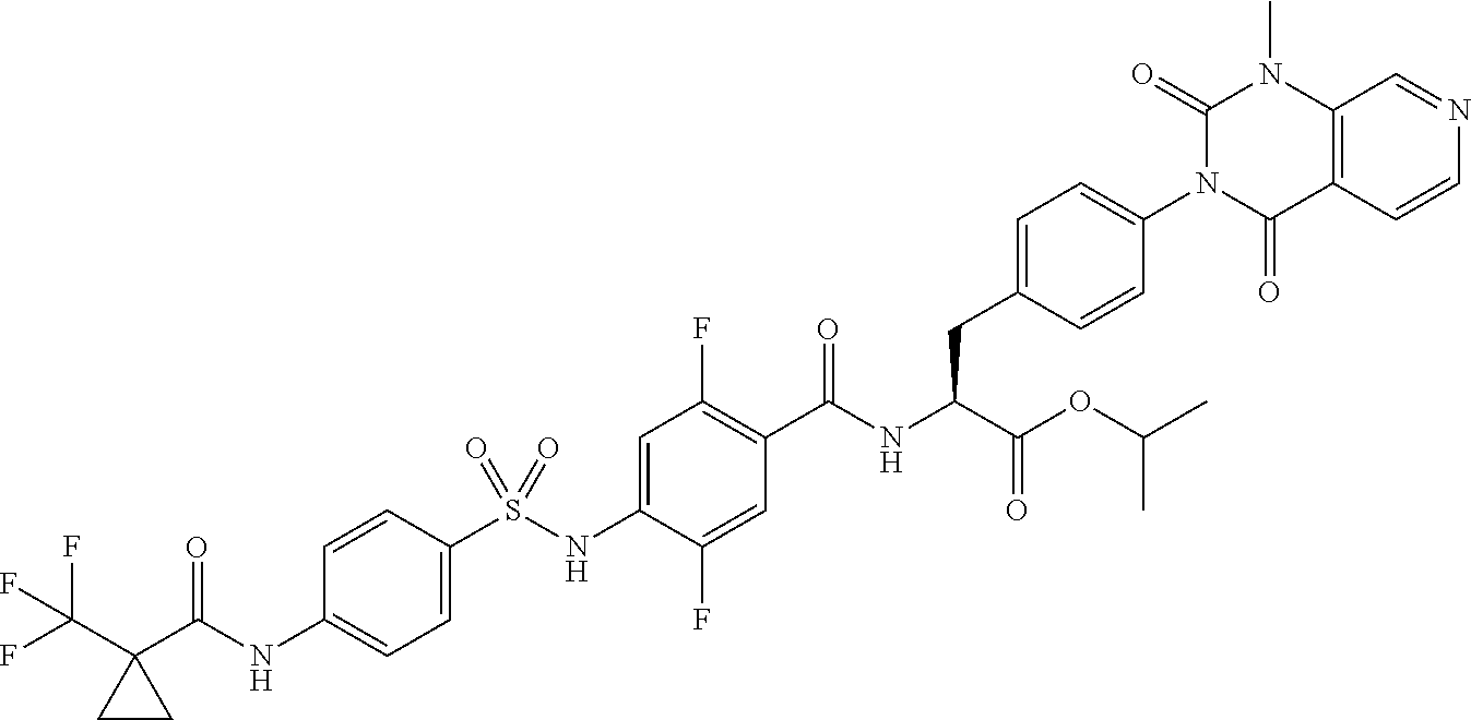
C1=C(S(NC2=CC(F)=C(C(NC(C(=O)OC(C)C)CC3=CC=C(N4C(=O)C5=C(N(C)C4=O)C=NC=C5)C=C3)=O)C=C2F)(=O)=O)C=CC(NC(C2(C(F)(F)F)CC2)=O)=C1
